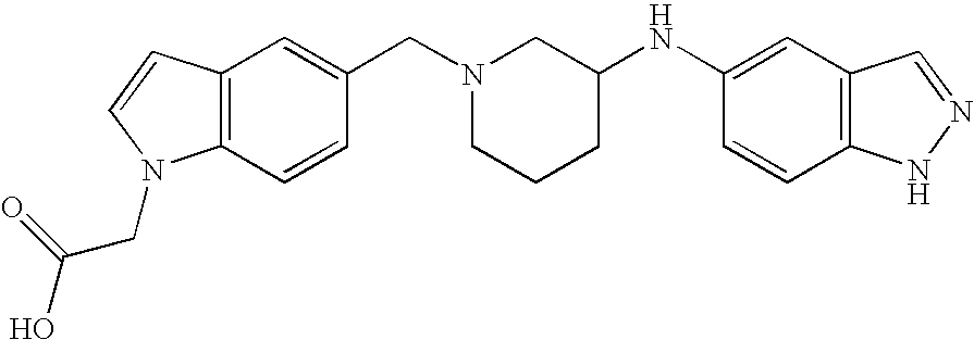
C12=C(C=CC(CN3CCCC(NC4=CC5=C(C=C4)NN=C5)C3)=C1)N(CC(O)=O)C=C2
